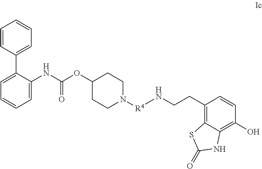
C1(C2=CC=CC=C2NC(OC2CCN([R4]NCCC3=C4C(=C(O)C=C3)NC(=O)S4)CC2)=O)=CC=CC=C1
